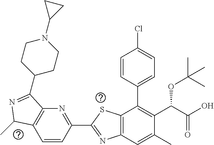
C1=CC(C2=NC3=C(S2)C(C2=CC=C(Cl)C=C2)=C(C(C(O)=O)OC(C)(C)C)C(C)=C3)=NC2=C1C(C)N=C2C1CCN(C2CC2)CC1
